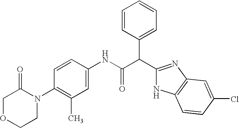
C1OCCN(C2=C(C)C=C(NC(C(C3=CC=CC=C3)C3=NC4=C(N3)C=CC(Cl)=C4)=O)C=C2)C1=O
